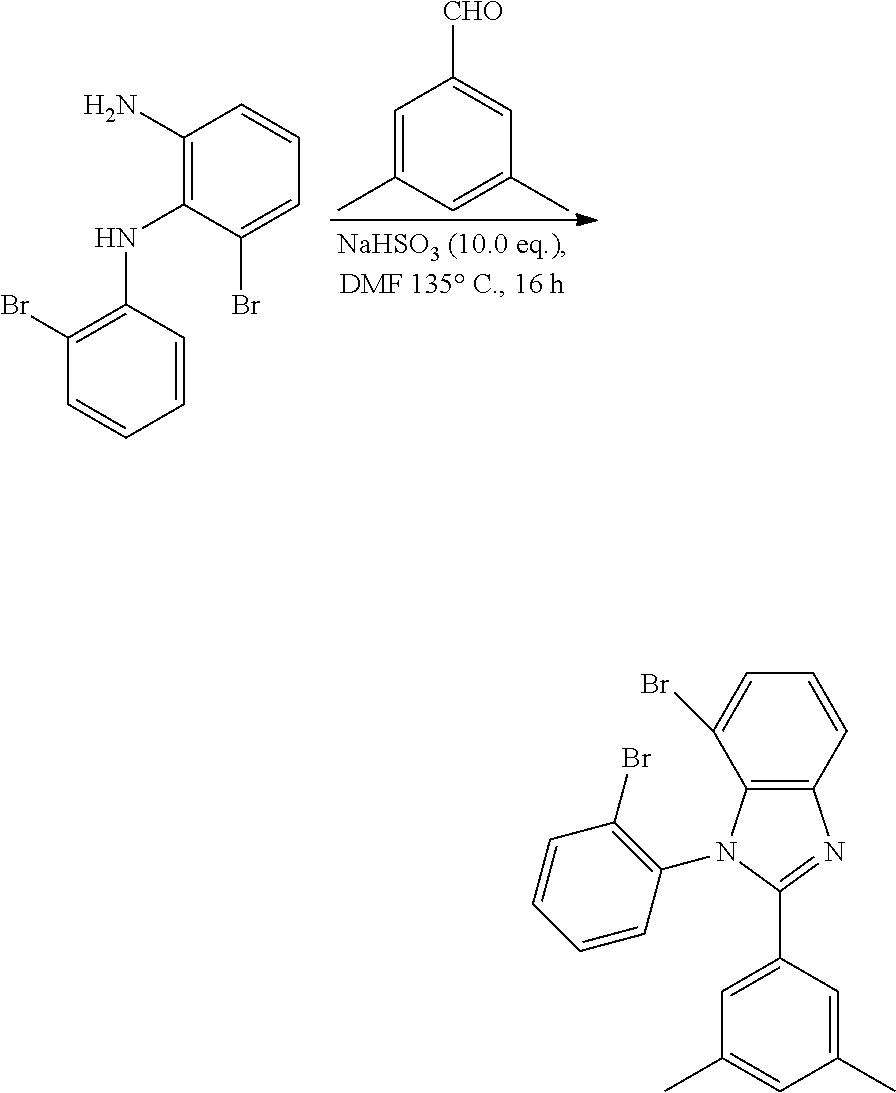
C1=C(C)C=C(C)C=C1[CHO].C1(N)=C(NC2=C(Br)C=CC=C2)C(Br)=CC=C1.C1=CC2=C(C(Br)=C1)N(C1=C(Br)C=CC=C1)C(C1=CC(C)=CC(C)=C1)=N2
